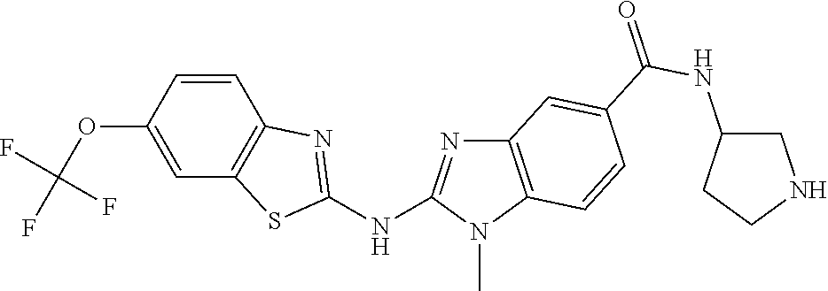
C1(OC(F)(F)F)=CC2=C(C=C1)N=C(NC1=NC3=C(N1C)C=CC(C(NC1CNCC1)=O)=C3)S2
